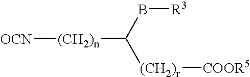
[OCN][(CH2)n]C([(CH2)r][COOR5])B[R3]
